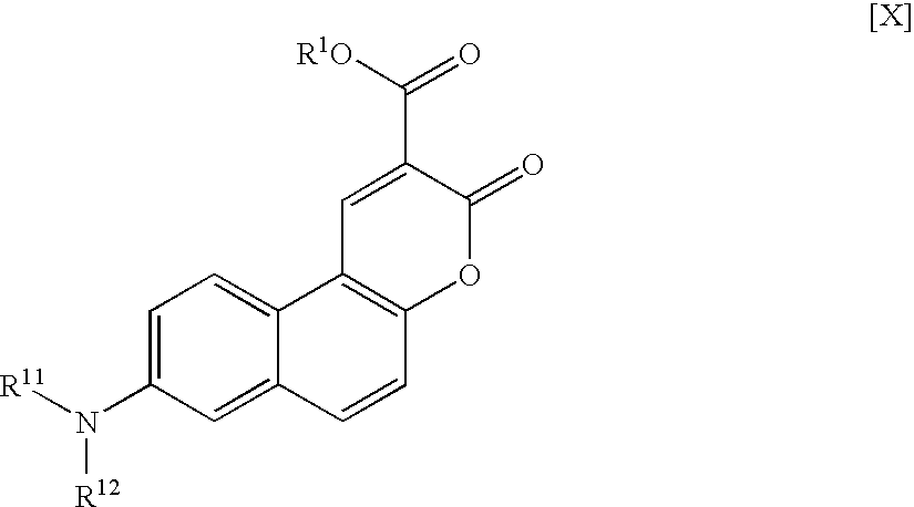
C1=C(N([R11])[R12])C=C2C(=C1)C1=C(C=C2)OC(=O)C(C([R1O])=O)=C1
